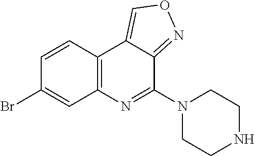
C12=C(C=CC(Br)=C1)C1=CON=C1C(N1CCNCC1)=N2
